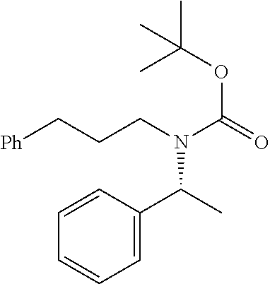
C1=C(C(C)N(C(=O)OC(C)(C)C)CCC[Ph])C=CC=C1
